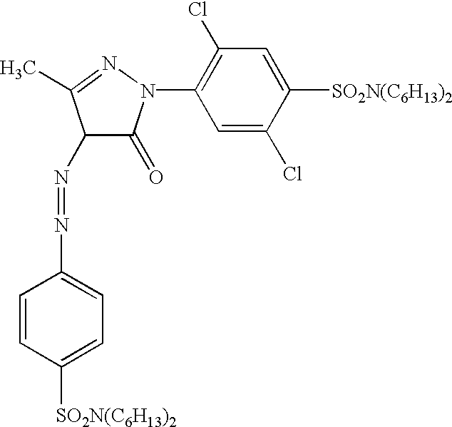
C1=C(Cl)C([SO2N(C6H13)2])=CC(Cl)=C1N1C(=O)C(N=NC2=CC=C([SO2N(C6H13)2])C=C2)C(C)=N1
